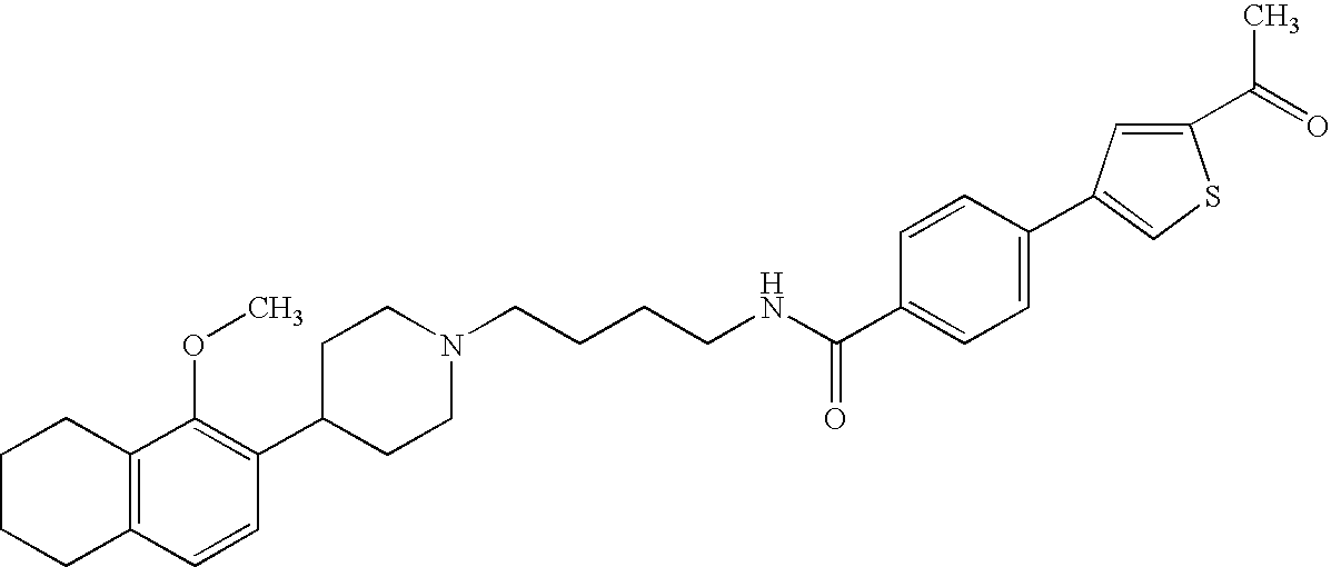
C1(C2=C(OC)C3=C(C=C2)CCCC3)CCN(CCCCNC(=O)C2=CC=C(C3=CSC(C(=O)C)=C3)C=C2)CC1
